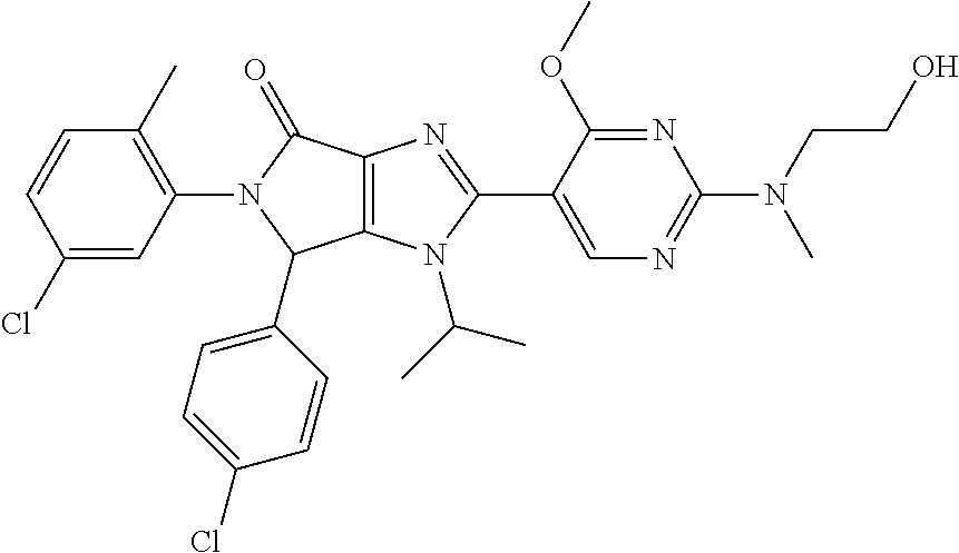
C12=C(N(C(C)C)C(C3=CN=C(N(CCO)C)N=C3OC)=N1)C(C1=CC=C(Cl)C=C1)N(C1=C(C)C=CC(Cl)=C1)C2=O
